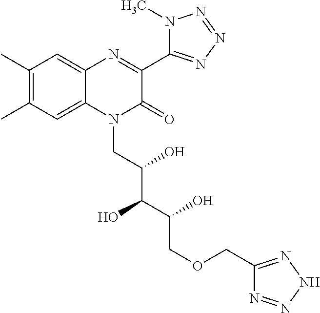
C1(C)=C(C)C=C2C(=C1)N=C(C1=NN=NN1C)C(=O)N2CC(C(C(COCC1=NNN=N1)O)O)O
